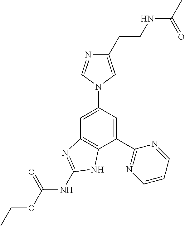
C1(C2=NC=CC=N2)=CC(N2C=NC(CCNC(C)=O)=C2)=CC2=C1NC(NC(OCC)=O)=N2
